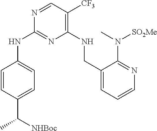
C1(NCC2=CC=CN=C2N(C)[SO2Me])=C([CF3])C=NC(NC2=CC=C(C([NHBoc])C)C=C2)=N1
